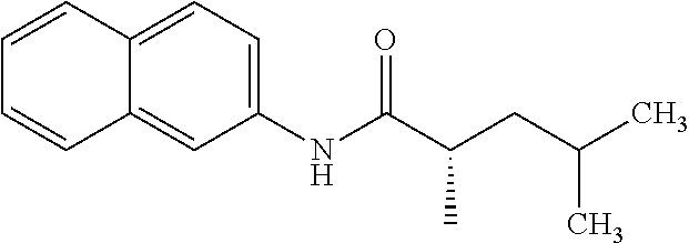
C12=CC(NC(C(C)CC(C)C)=O)=CC=C1C=CC=C2
